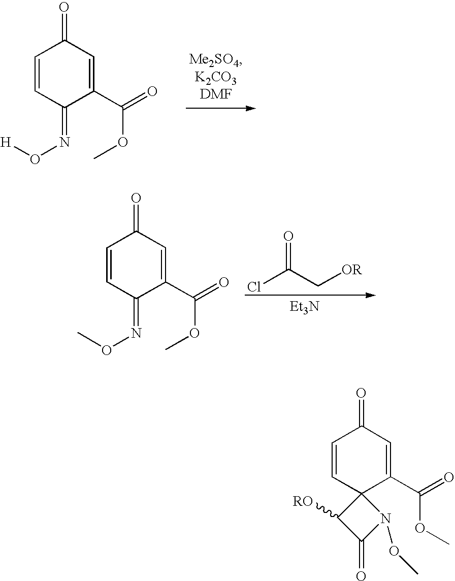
C1=CC(=NO[H])C(C(=O)OC)=CC1=O.ClC(C[OR])=O.[Et3N].C1=CC(=NOC)C(C(=O)OC)=CC1=O.C1=CC2(C(C(=O)OC)=CC1=O)C([RO])C(=O)N2OC
